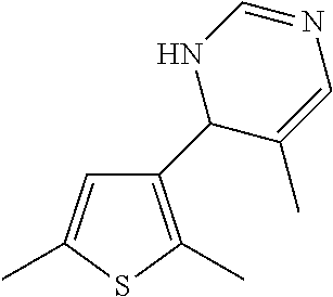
C1=C(C)SC(C)=C1C1C(C)=CN=CN1
